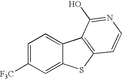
C1=C([F3C])C=C2C(=C1)C1=C(S2)C=CN=C1O
